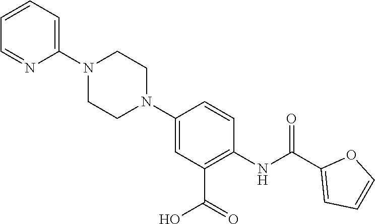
C1(C(NC2=C(C(O)=O)C=C(N3CCN(C4=CC=CC=N4)CC3)C=C2)=O)=CC=CO1
